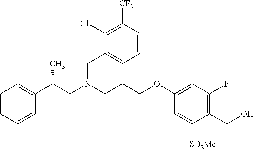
C1=CC=CC(C(CN(CCCOC2=CC(F)=C(CO)C([SO2Me])=C2)CC2=CC=CC([CF3])=C2Cl)C)=C1
